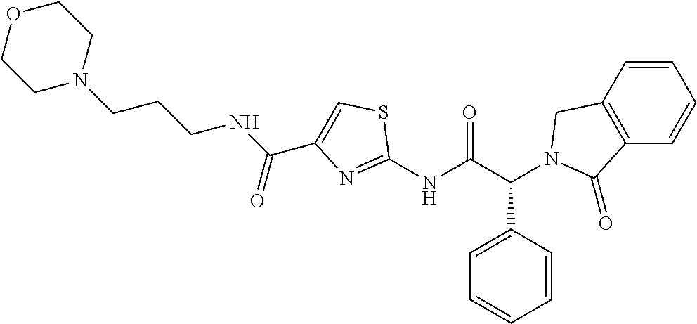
C1(NC(C(C2=CC=CC=C2)N2CC3=C(C=CC=C3)C2=O)=O)=NC(C(NCCCN2CCOCC2)=O)=CS1
